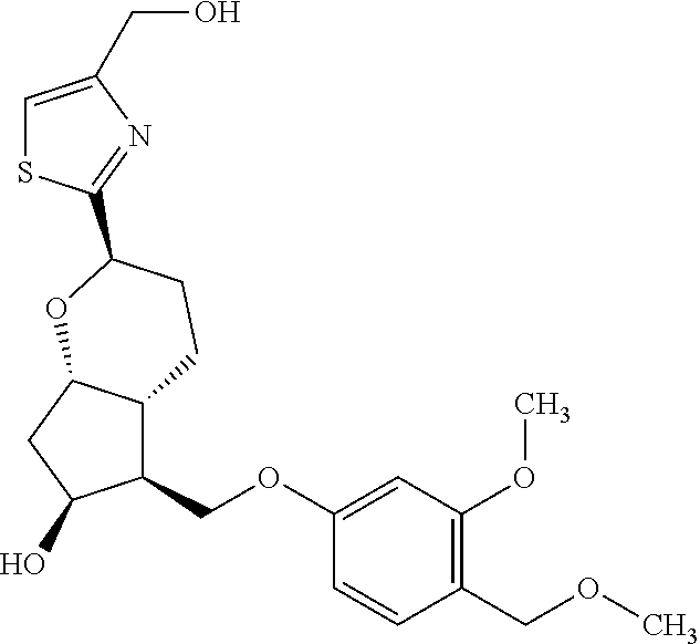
C1(COC2=CC(OC)=C(COC)C=C2)C2C(CC1O)OC(C1=NC(CO)=CS1)CC2
